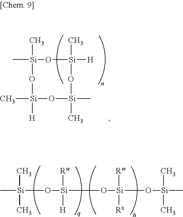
C[Si]1(C)O[Si]([H])(C)O[Si](C)(C)O[Si](C)([H])O1.C[Si](C)(O[Si](O[Si](O[Si](C)(C)C)([Rw])[Rx])([Rw])[H])C
